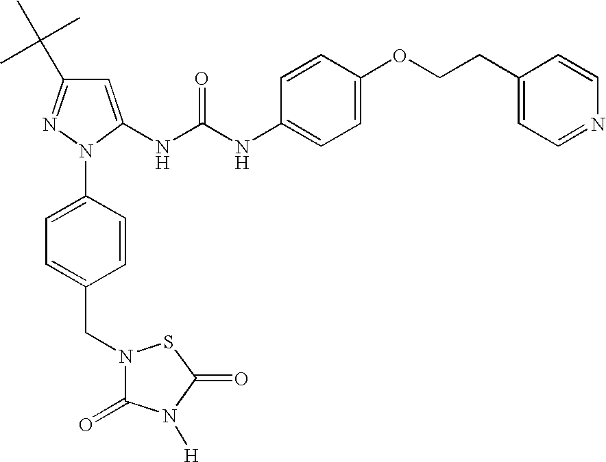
C1=C(NC(NC2=CC=C(OCCC3=CC=NC=C3)C=C2)=O)N(C2=CC=C(CN3C(=O)N([H])C(=O)S3)C=C2)N=C1C(C)(C)C
